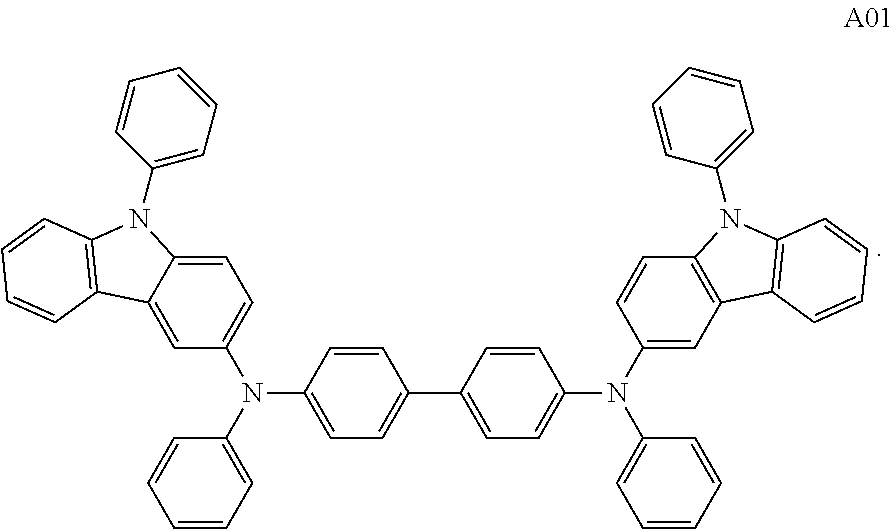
C1=CC(N(C2=CC=C3C(=C2)C2=C(C=CC=C2)N3C2=CC=CC=C2)C2=CC=CC=C2)=CC=C1C1=CC=C(N(C2=CC=CC=C2)C2=CC3=C(C=C2)N(C2=CC=CC=C2)C2=C3C=CC=C2)C=C1
